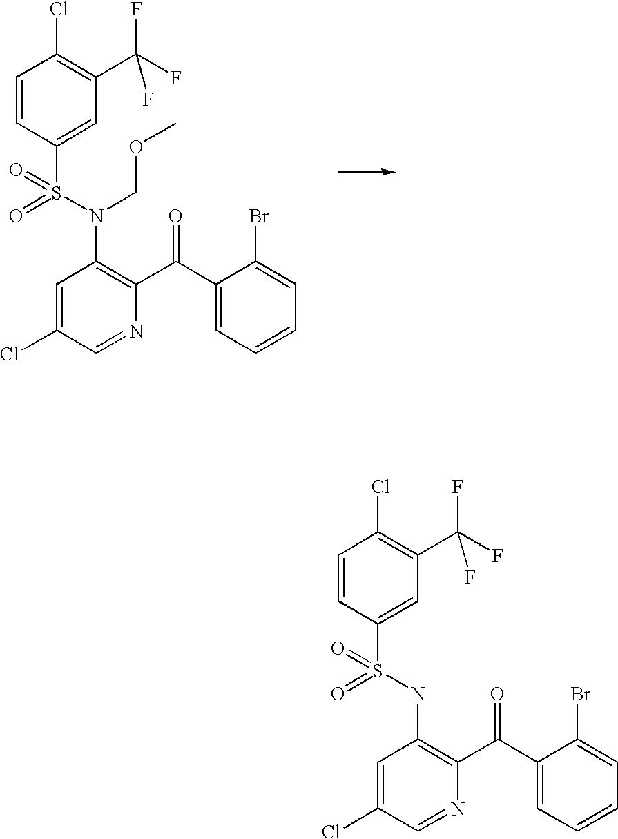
C1=CC(S(N(COC)C2=C(C(C3=CC=CC=C3Br)=O)N=CC(Cl)=C2)(=O)=O)=CC(C(F)(F)F)=C1Cl.C1=CC(S(NC2=C(C(C3=CC=CC=C3Br)=O)N=CC(Cl)=C2)(=O)=O)=CC(C(F)(F)F)=C1Cl
